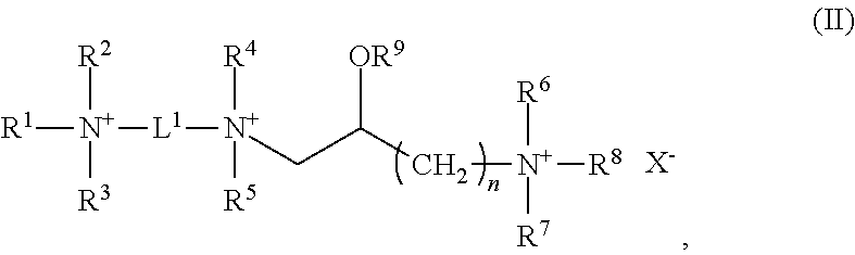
[R1][N+]([L1][N+]([R4])([R5])CC(C[N+]([R6])([R7])[R8])[OR9])([R2])[R3].[X-]
